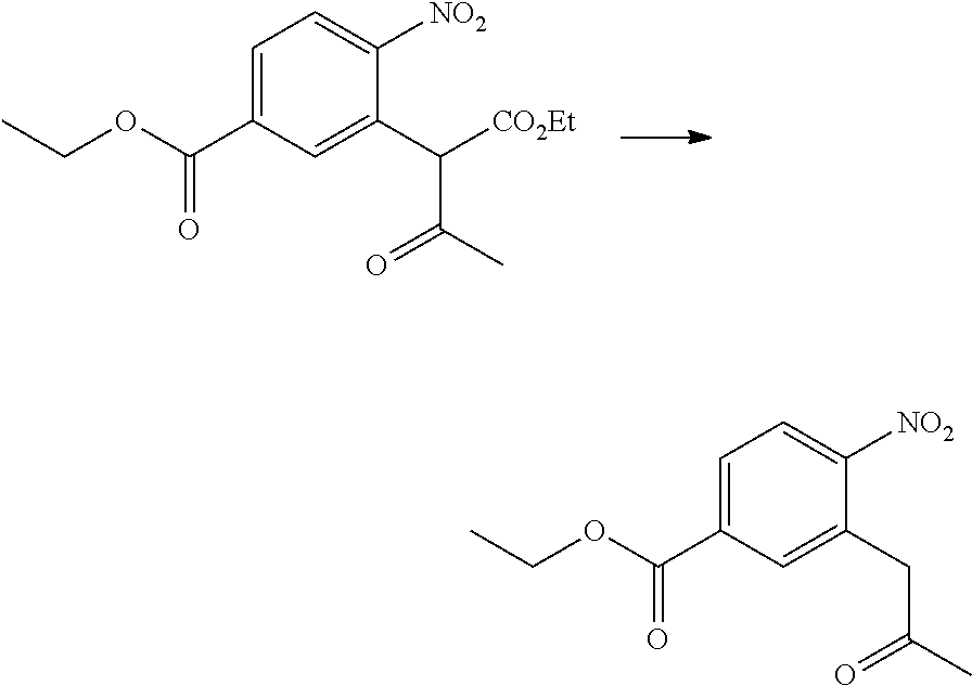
C1=C(C(OCC)=O)C=C(C([CO2Et])C(C)=O)C([NO2])=C1.C1=C(C(OCC)=O)C=C(CC(C)=O)C([NO2])=C1
